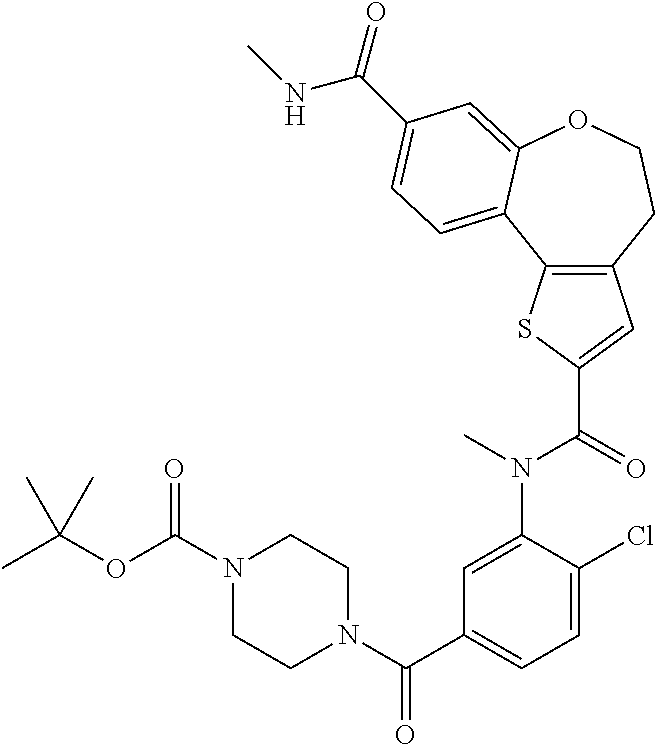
C12=C(CCOC3=CC(C(NC)=O)=CC=C13)C=C(C(N(C1=CC(C(N3CCN(C(OC(C)(C)C)=O)CC3)=O)=CC=C1Cl)C)=O)S2
